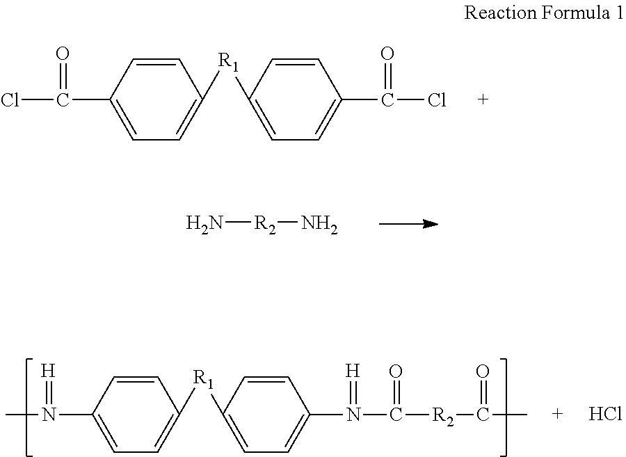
C1=CC(C(=O)Cl)=CC=C1[R1]C1=CC=C(C(=O)Cl)C=C1.N[R2]N.C1=CC(N(=[H])C)=CC=C1[R1]C1=CC=C(N(=[H])C(=O)[R2]C(=O)C)C=C1.Cl
